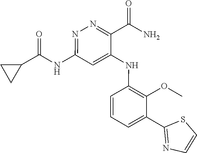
C1=C(C2=NC=CS2)C(OC)=C(NC2=CC(NC(C3CC3)=O)=NN=C2C(N)=O)C=C1
